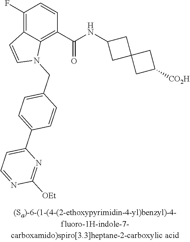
C1(F)=C2C(=C(C(NC3CC4(C3)CC([CO2H])C4)=O)C=C1)N(CC1=CC=C(C3=CC=NC([OEt])=N3)C=C1)C=C2
